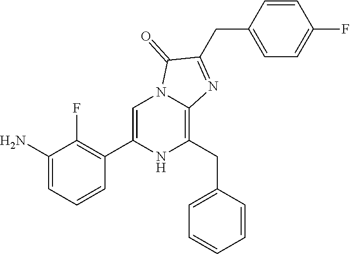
C1(N)=CC=CC(C2=CN3C(=C(CC4=CC=CC=C4)N2)N=C(CC2=CC=C(F)C=C2)C3=O)=C1F
